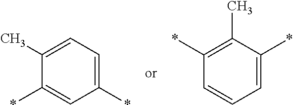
C1=C(*)C=C(*)C(C)=C1.C1=C(*)C(C)=C(*)C=C1
